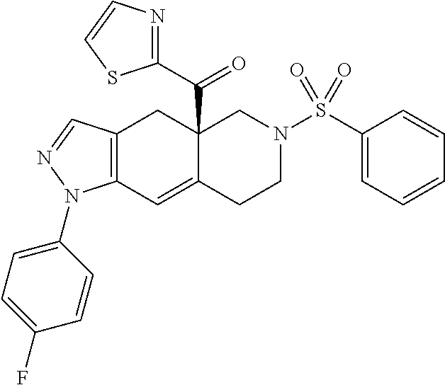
C12=C(C=C3C(C(=O)C4=NC=CS4)(C1)CN(S(=O)(C1=CC=CC=C1)=O)CC3)N(C1=CC=C(F)C=C1)N=C2
